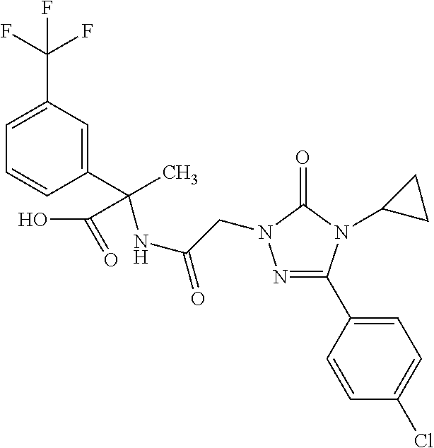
N1=C(C2=CC=C(Cl)C=C2)N(C2CC2)C(=O)N1CC(NC(C1=CC(C(F)(F)F)=CC=C1)(C)C(O)=O)=O
